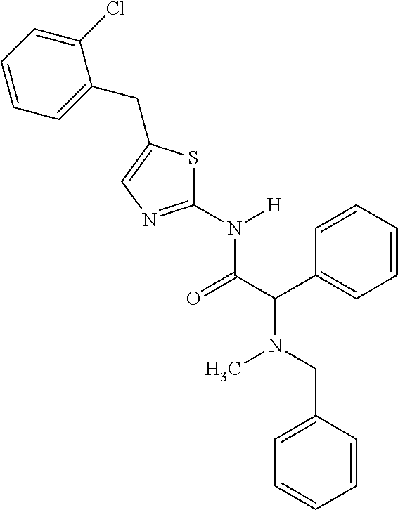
CN(CC1=CC=CC=C1)C(C1=CC=CC=C1)C(N(C1=NC=C(CC2=CC=CC=C2Cl)S1)[H])=O
